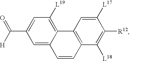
C(C1=CC([L19])=C2C(=C1)C=CC1=C2C=C([L17])C([R12])=C1[L18])([H])=O
